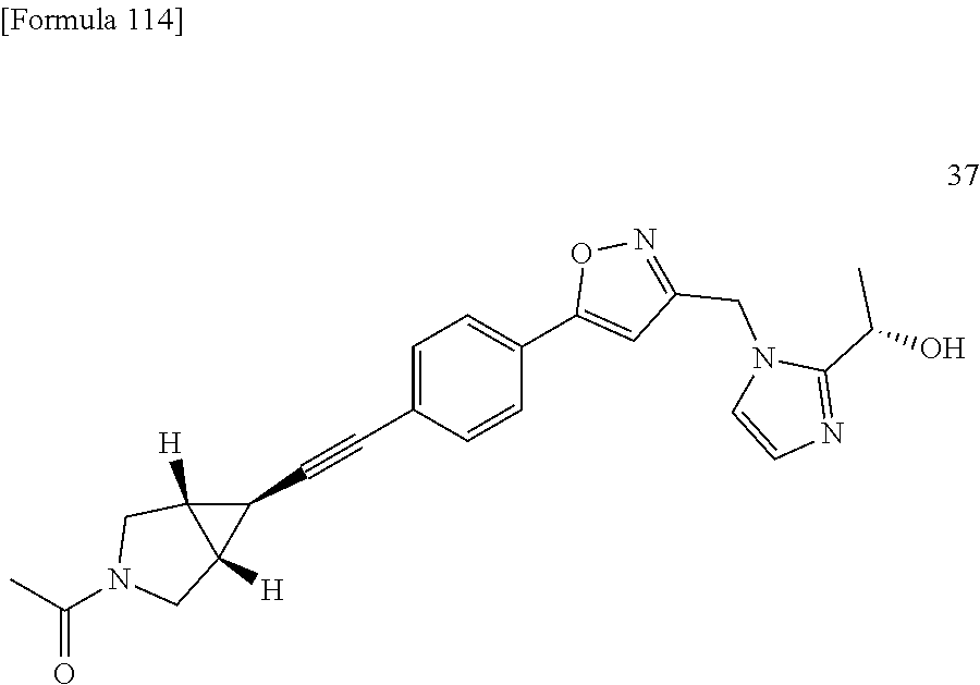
C1=C(C#CC2C3([H])C2([H])CN(C(C)=O)C3)C=CC(C2=CC(CN3C=CN=C3C(O)C)=NO2)=C1
